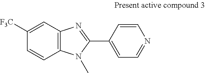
C1=C([F3C])C=CC2=C1N=C(C1=CC=NC=C1)N2C
